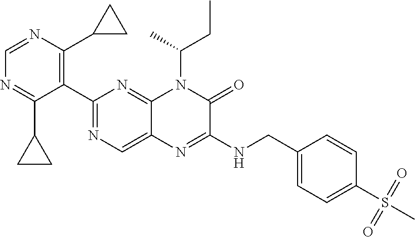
C1=NC(C2CC2)=C(C2=NC=C3C(=N2)N(C(C)CC)C(=O)C(NCC2=CC=C(S(C)(=O)=O)C=C2)=N3)C(C2CC2)=N1
